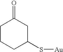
C1CCC(S[Au])CC1=O
